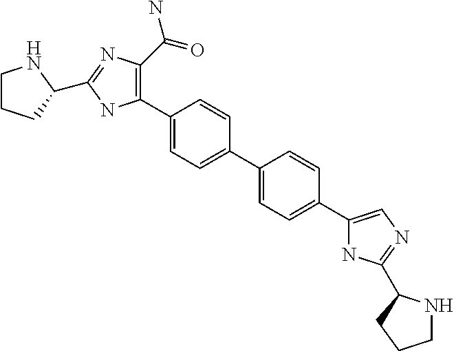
C1(C2=C(C(=O)N)N=C(C3CCCN3)N2)=CC=C(C2=CC=C(C3=CN=C(C4NCCC4)N3)C=C2)C=C1
